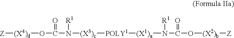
[Z][(X4)d]OC(N([(X3)c][POLY1][(X1)a]N(C(O[(X2)b][Z])=O)[R1])[R1])=O
